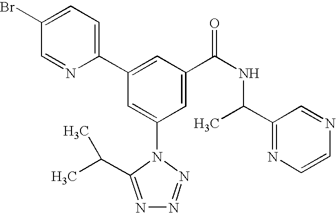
C1(C2=CC(C(NC(C3=NC=CN=C3)C)=O)=CC(N3C(C(C)C)=NN=N3)=C2)=CC=C(Br)C=N1
